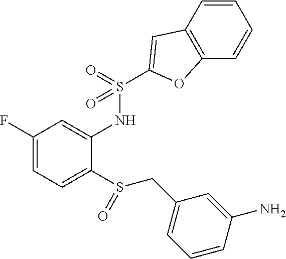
C1(F)=CC=C(S(CC2=CC=CC(N)=C2)=O)C(NS(=O)(=O)C2=CC3=C(C=CC=C3)O2)=C1
